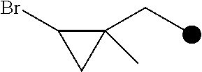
C1(CC)(C)C(Br)C1
